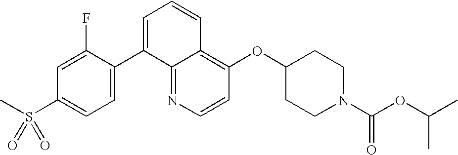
C1=CN=C2C(=C1OC1CCN(C(OC(C)C)=O)CC1)C=CC=C2C1=CC=C(S(C)(=O)=O)C=C1F
